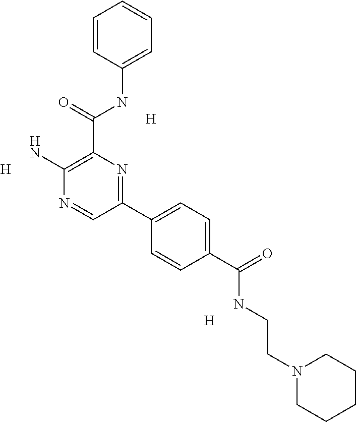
[H].[H].[H].C1(N)=C(C(=O)NC2=CC=CC=C2)N=C(C2=CC=C(C(=O)NCCN3CCCCC3)C=C2)C=N1
